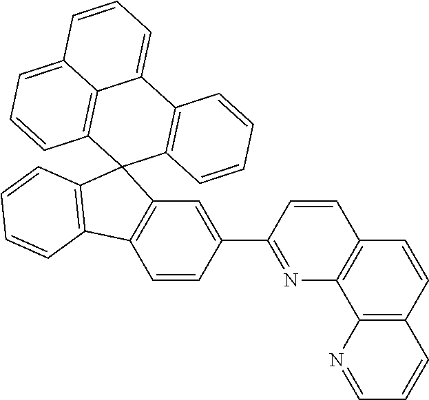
C1=CC2=C(C=C1C1=NC3=C(C=C1)C=CC1=C3N=CC=C1)C1(C3=C2C=CC=C3)C2=C(C3=CC=CC4=CC=CC1=C34)C=CC=C2
